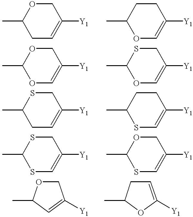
C1OC(C)CC=C1[Y1].C1CC(C)OC=C1[Y1].C1OC(C)OC=C1[Y1].C1SC(C)OC=C1[Y1].C1SC(C)CC=C1[Y1].C1CC(C)SC=C1[Y1].C1SC(C)SC=C1[Y1].C1OC(C)SC=C1[Y1].C1OC(C)C=C1[Y1].C1=C([Y1])OC(C)C1
